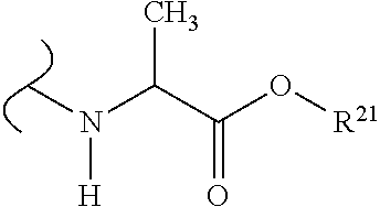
C(C(O[R21])=O)(N(C)[H])C
